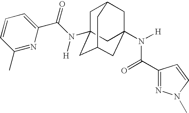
C1C2(N(C(=O)C3=CC=CC(C)=N3)[H])CC3CC(N([H])C(C4=NN(C)C=C4)=O)(CC1C3)C2
